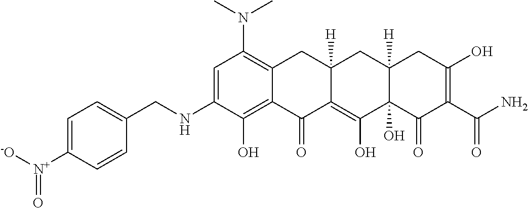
C1=C(NCC2=CC=C([N+]([-O])=O)C=C2)C(O)=C2C(=C1N(C)C)CC1([H])C(=C(O)C3(O)C([H])(C1)CC(O)=C(C(N)=O)C3=O)C2=O
